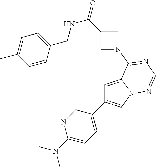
C1=C2N(C=C1C1=CC=C(N(C)C)N=C1)N=CN=C2N1CC(C(=O)NCC2=CC=C(C)C=C2)C1
